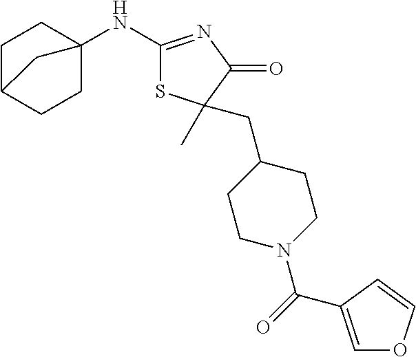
C1C2CCC(NC3=NC(=O)C(C)(CC4CCN(C(=O)C5=COC=C5)CC4)S3)(C1)C2
